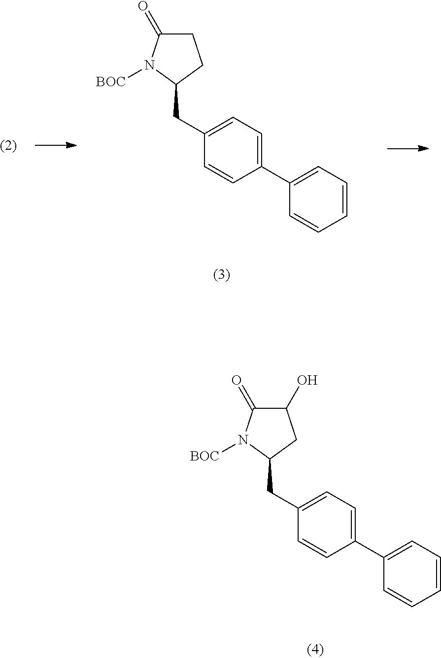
C1(C2=CC=C(CC3N([BOC])C(=O)CC3)C=C2)=CC=CC=C1.C1(C2=CC=C(CC3N([BOC])C(=O)C(O)C3)C=C2)=CC=CC=C1
